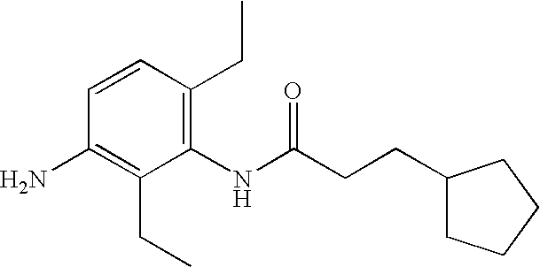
C1(N)=C(CC)C(NC(CCC2CCCC2)=O)=C(CC)C=C1
